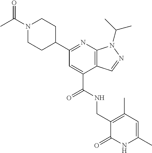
N1=C(C2CCN(C(=O)C)CC2)C=C(C(NCC2=C(C)C=C(C)NC2=O)=O)C2=C1N(C(C)C)N=C2
